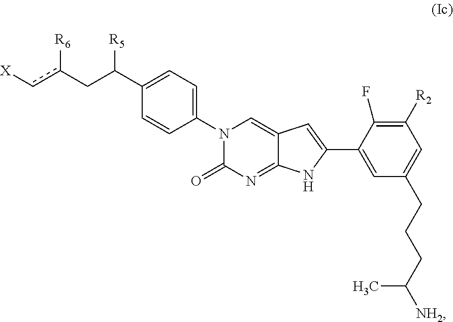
C1=C(C(Cc(c[X])[R6])[R5])C=CC(N2C(=O)N=C3C(=C2)C=C(C2=CC(CCCC([NH2])C)=CC([R2])=C2F)N3)=C1
